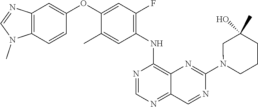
C12=C(C=CC(OC3=CC(F)=C(NC4=C5C(=NC=N4)C=NC(N4CCCC(O)(C)C4)=N5)C=C3C)=C1)N(C)C=N2
